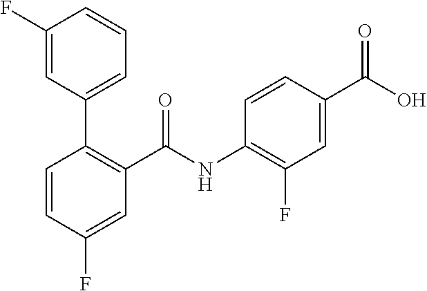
C1=CC(F)=CC(C(NC2=C(F)C=C(C(O)=O)C=C2)=O)=C1C1=CC=CC(F)=C1
